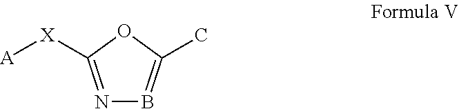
N1=C([X][A])OC(C)=B1
